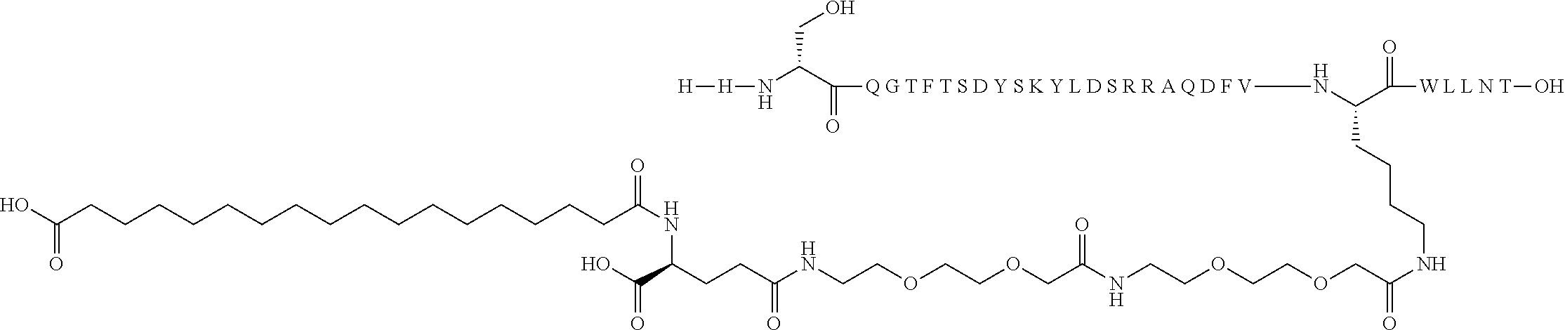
[H][H]NC(C(=O)[Q G T F T S D Y S K Y L D S R R A Q D F V]NC(C([W L L N T]O)=O)CCCCNC(=O)COCCOCCNC(COCCOCCNC(=O)CCC(NC(CCCCCCCCCCCCCCCCC(=O)O)=O)C(=O)O)=O)CO
